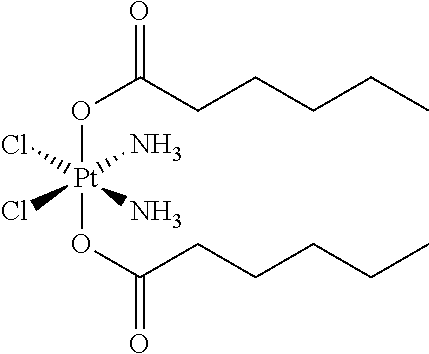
O(C(CCCCC)=O)[Pt](Cl)(N)(N)(Cl)OC(=O)CCCCC
